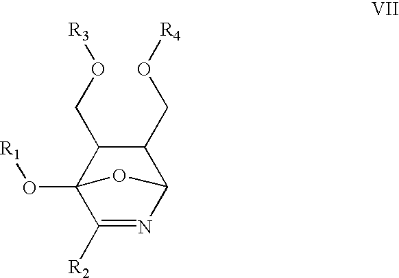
C1(CO[R4])C(CO[R3])C2(O[R1])C([R2])=NC1O2
